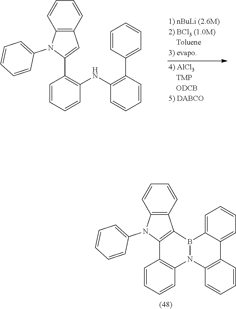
C1=CC2=C(C=C1)N(C1=CC=CC=C1)C1=C2B2N(C3=C1C=CC=C3)C1=C(C=CC=C1)C1=CC=CC=C12.C1=CC2=C(C=C1)N(C1=CC=CC=C1)C(C1=C(NC3=C(C4=CC=CC=C4)C=CC=C3)C=CC=C1)=C2
